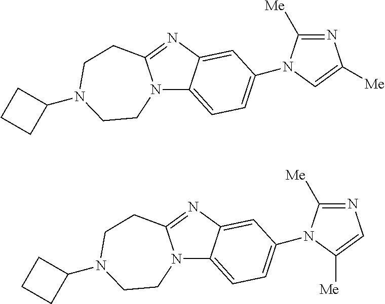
N12C3=CC=C(N4C([Me])=NC([Me])=C4)C=C3N=C1CCN(C1CCC1)CC2.N12C3=CC=C(N4C([Me])=NC=C4[Me])C=C3N=C1CCN(C1CCC1)CC2
